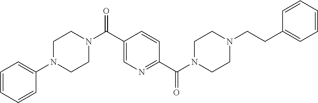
C1(N2CCN(C(C3=CN=C(C(N4CCN(CCC5=CC=CC=C5)CC4)=O)C=C3)=O)CC2)=CC=CC=C1
